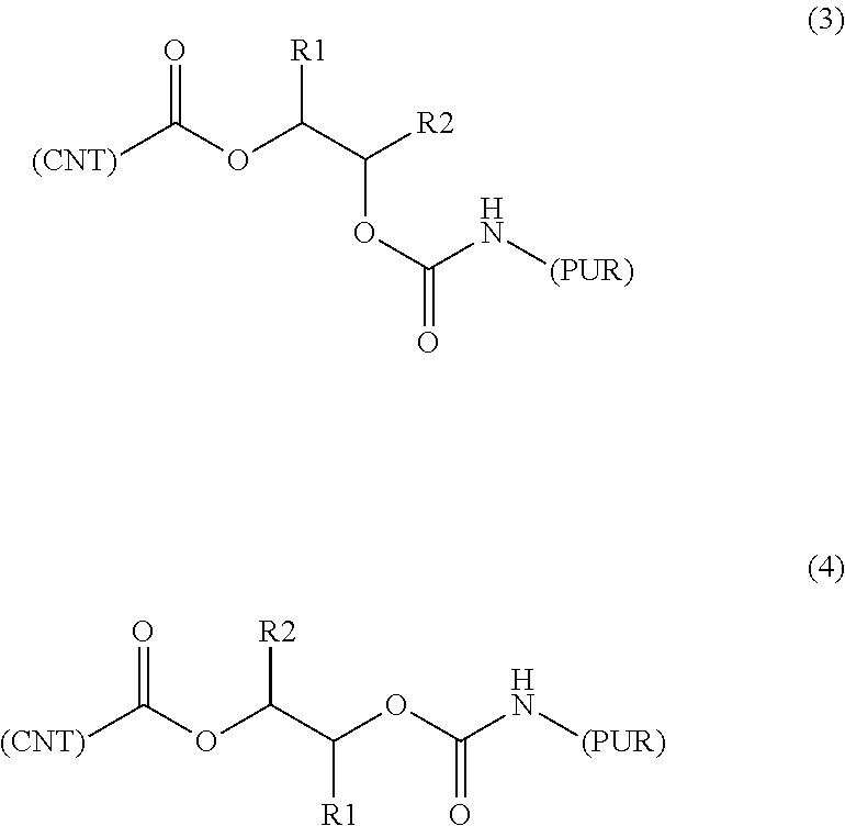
[(CNT)]C(OC(C([R2])OC(=O)N[(PUR)])[R1])=O.[(CNT)]C(OC(C(OC(=O)N[(PUR)])[R1])[R2])=O
